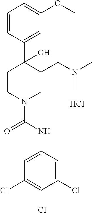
C1=CC(C2(O)CCN(C(NC3=CC(Cl)=C(Cl)C(Cl)=C3)=O)CC2CN(C)C)=CC(OC)=C1.Cl
